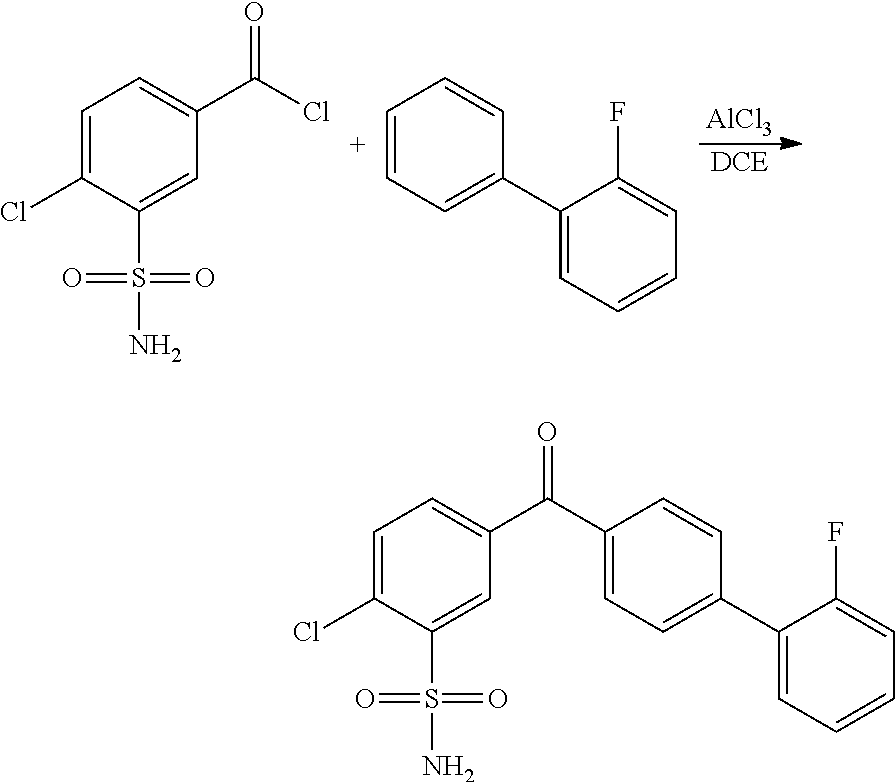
C1=C(Cl)C(S(N)(=O)=O)=CC(C(Cl)=O)=C1.C1=CC=C(C2=CC=CC=C2F)C=C1.[AlCl3].[DCE].C1=C(Cl)C(S(N)(=O)=O)=CC(C(C2=CC=C(C3=CC=CC=C3F)C=C2)=O)=C1
